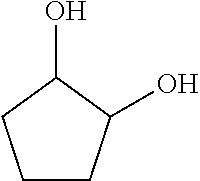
C1CC(O)C(O)C1
